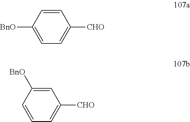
C1([CHO])=CC=C([BnO])C=C1.C1([CHO])=CC=CC([BnO])=C1
